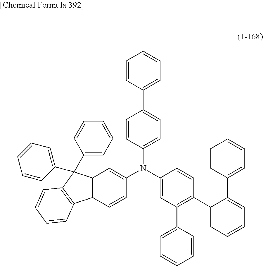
C1=CC(N(C2=CC3=C(C=C2)C2=C(C3(C3=CC=CC=C3)C3=CC=CC=C3)C=CC=C2)C2=CC=C(C3=CC=CC=C3)C=C2)=CC(C2=CC=CC=C2)=C1C1=CC=CC=C1C1=CC=CC=C1
